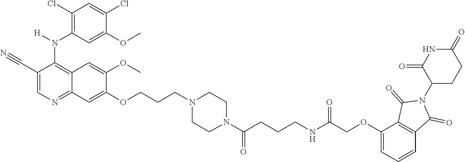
C1(N(C2=C3C(=NC=C2C#N)C=C(OCCCN2CCN(C(CCCNC(COC4=CC=CC5=C4C(=O)N(C4CCC(=O)NC4=O)C5=O)=O)=O)CC2)C(OC)=C3)[H])=C(Cl)C=C(Cl)C(OC)=C1
